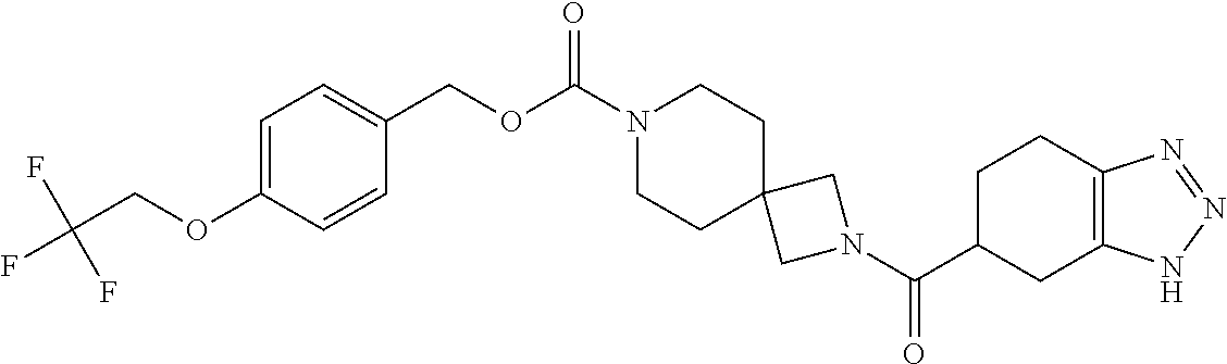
N1(C(C2CC3=C(CC2)N=NN3)=O)CC2(C1)CCN(C(OCC1=CC=C(OCC(F)(F)F)C=C1)=O)CC2
